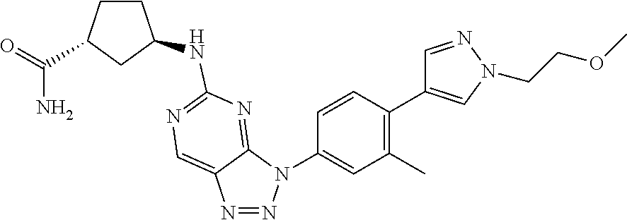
N1=NN(C2=CC(C)=C(C3=CN(CCOC)N=C3)C=C2)C2=NC(NC3CCC(C(=O)N)C3)=NC=C12
